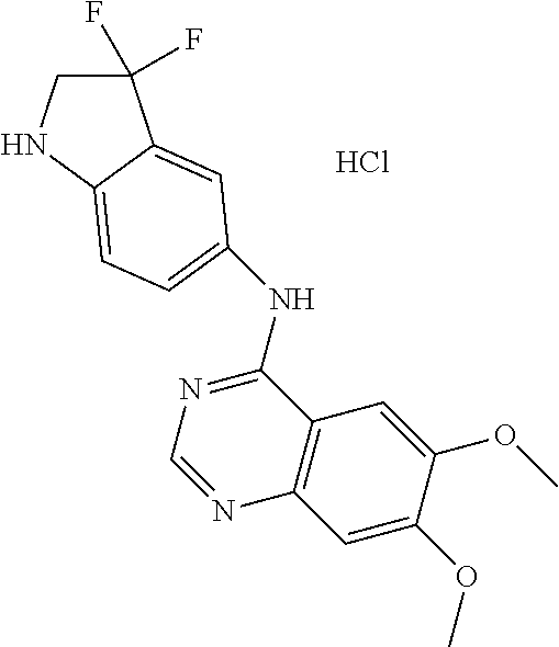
C1(F)(F)CNC2=CC=C(NC3=NC=NC4=C3C=C(OC)C(OC)=C4)C=C12.Cl
